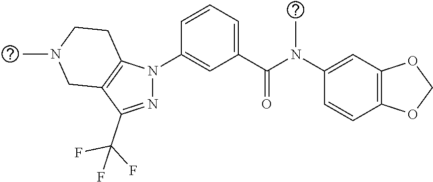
C1(N(C(C2=CC=CC(N3N=C(C(F)(F)F)C4=C3CCN(C)C4)=C2)=O)C)=CC2=C(C=C1)OCO2
